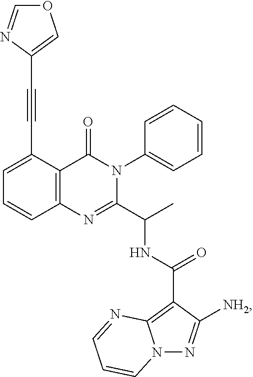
C1=C(C#CC2=COC=N2)C2=C(C=C1)N=C(C(C)NC(=O)C1=C3N(N=C1[NH2])C=CC=N3)N(C1=CC=CC=C1)C2=O
